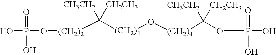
[(CH2)2](C([(CH2)4]O[(CH2)4]C(OP(O)(=O)O)([CH3CH2])[CH2CH3])([CH3CH2])[CH2CH3])OP(O)(=O)O
